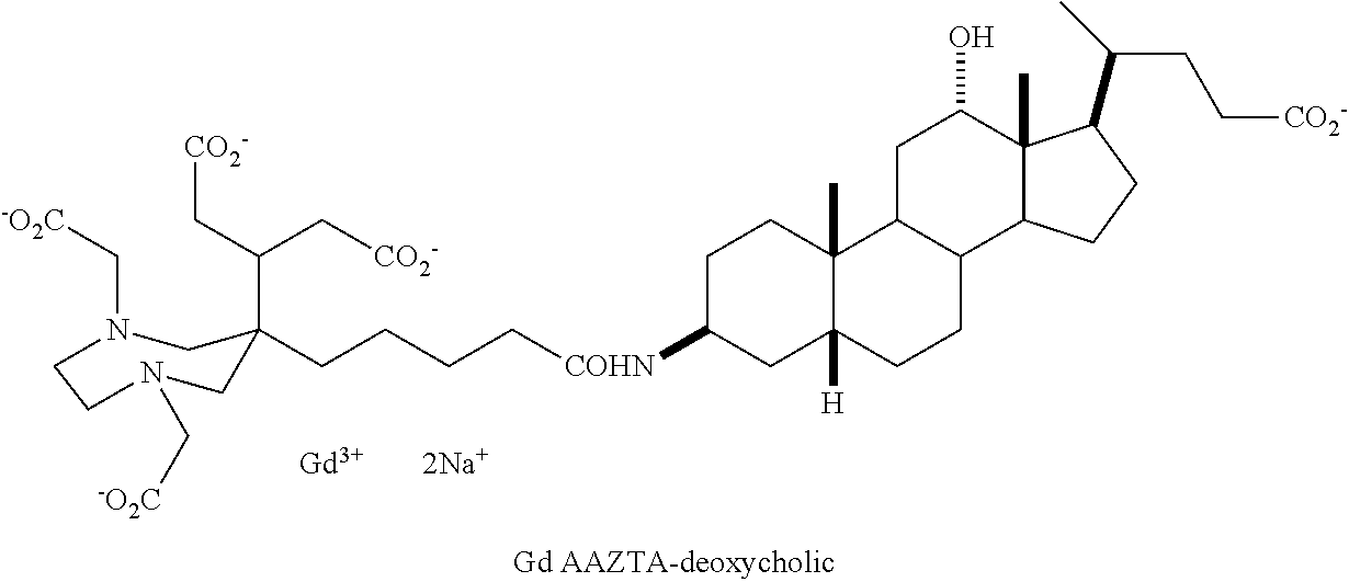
N1(C[-O2C])CC(C(C[CO2-])C[CO2-])(CCCC[COHN]C2CC3([H])C(C)(CC2)C2C(CC3)C3C(C)(C(O)C2)C(C(C)CC[CO2-])CC3)CN(C[-O2C])CC1.[Gd].[2Na+]
